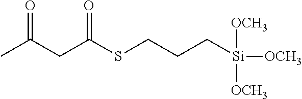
CC(CC(SCCC[Si]([OCH3])([OCH3])[OCH3])=O)=O
